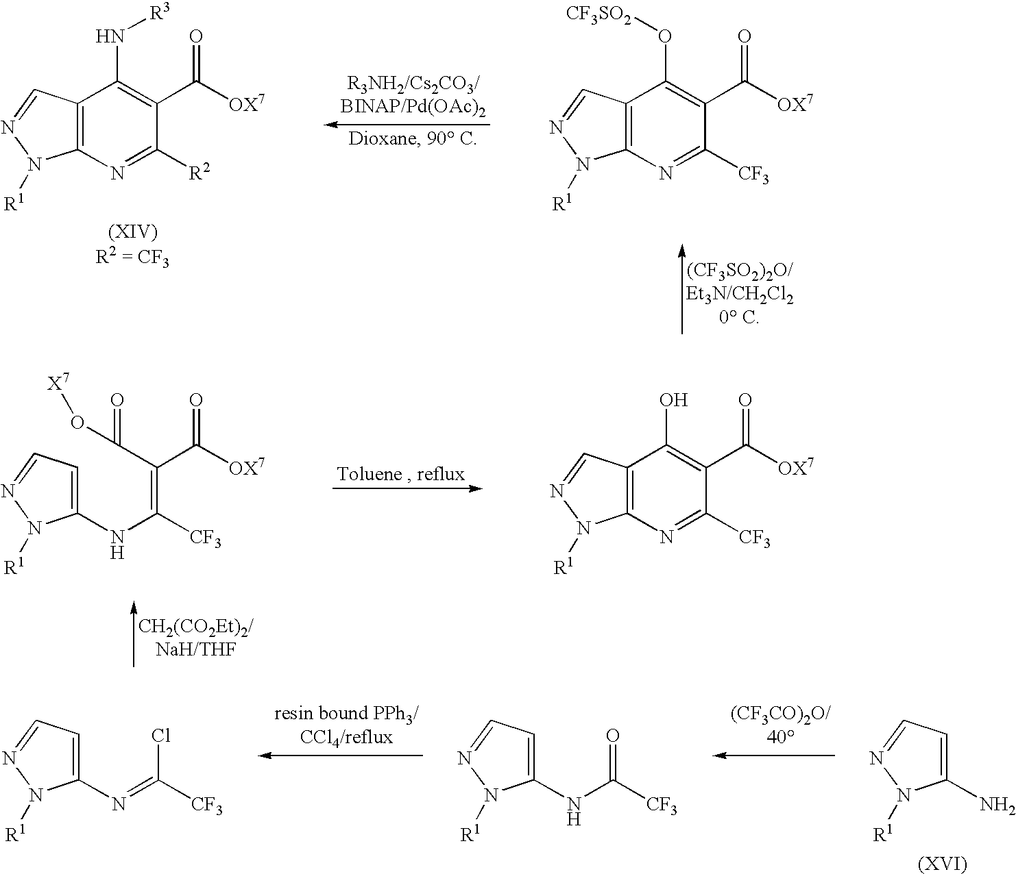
C12=C(N=C([R2])C(C([OX7])=O)=C1N[R3])N([R1])N=C2.C12=C(N=C([CF3])C(C([OX7])=O)=C1O[CF3SO2])N([R1])N=C2.C12=C(N=C([CF3])C(C([OX7])=O)=C1O)N([R1])N=C2.C1=C(NC(=C(C(=O)O[X7])C([OX7])=O)[CF3])N([R1])N=C1.C1=C(N)N([R1])N=C1.C1=C(N=C(Cl)[CF3])N([R1])N=C1.C1=C(NC(=O)[CF3])N([R1])N=C1
